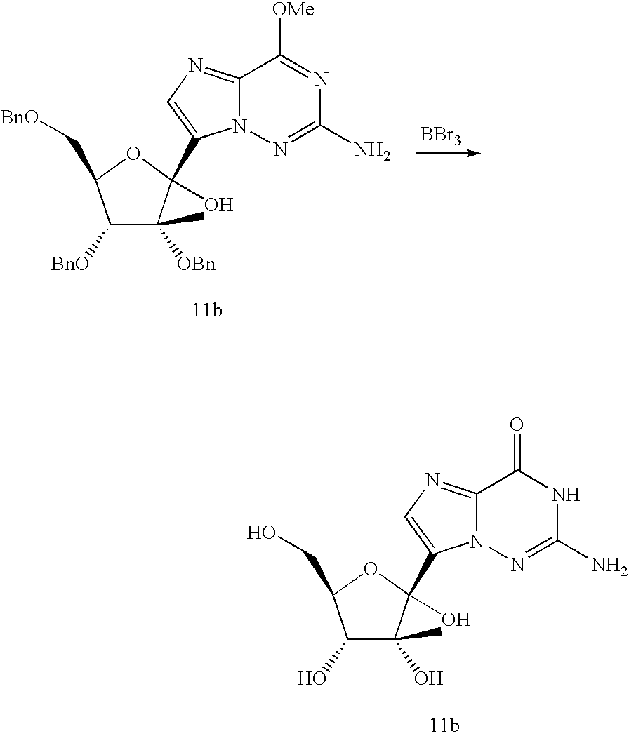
C1(O)C(O)(C)C(O)(C2=CN=C3N2N=C(N)NC3=O)OC1CO.C1([BnO])C([OBn])(C)C(O)(C2=CN=C3N2N=C(N)N=C3[OMe])OC1C[BnO].[BBr3]
